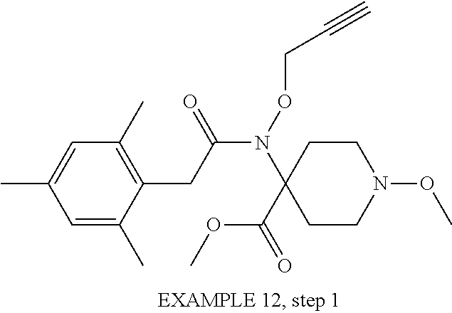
N(C(CC1=C(C)C=C(C)C=C1C)=O)(C1(C(OC)=O)CCN(OC)CC1)OCC#C
